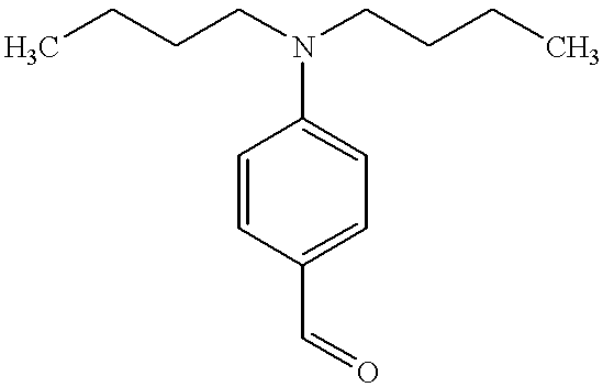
C1=CC(C=O)=CC=C1N(CCCC)CCCC
